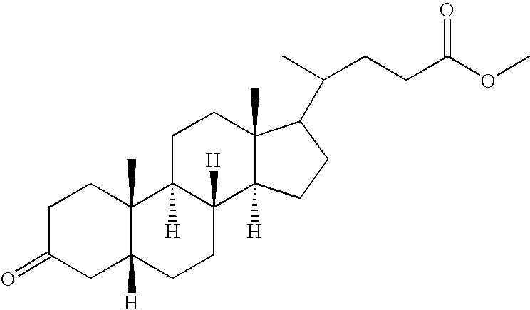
C1C(=O)CC2([H])C(C)(C1)C1([H])C([H])(CC2)C2([H])C(C)(CC1)C(C(C)CCC(OC)=O)CC2
